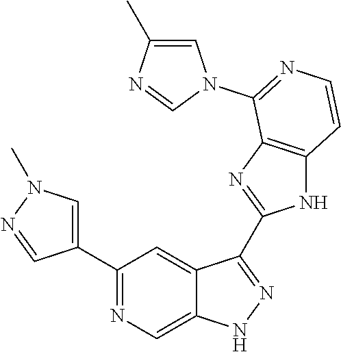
C1(C2=NC=C3C(=C2)C(C2=NC4=C(N2)C=CN=C4N2C=C(C)N=C2)=NN3)=CN(C)N=C1
